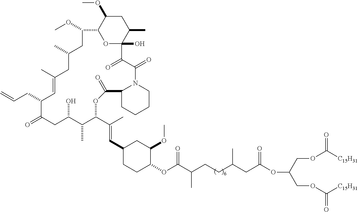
C12CCCCN1C(=O)C(=O)C1(O)C(C)CC(OC)C(O1)C(OC)CC(C)CC(C)=CC(CC=C)C(=O)CC(O)C(C)C(C(C)=CC1CCC(OC(C(CCC(CC(OC(COC([C15H31])=O)COC([C15H31])=O)=O)C)C)=O)C(OC)C1)OC2=O
